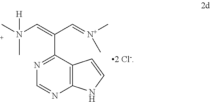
C1=NC2=C(C(C(=CN(C)(C)[H])C=[N+](C)C)=N1)C=CN2.[2 Cl-]
